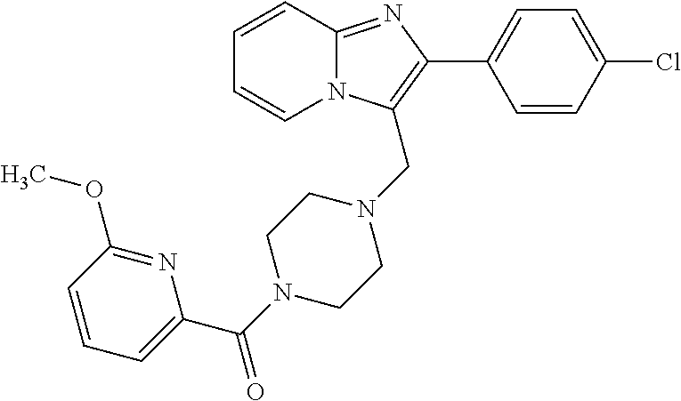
ClC1=CC=C(C2=C(CN3CCN(C(=O)C4=CC=CC(OC)=N4)CC3)N3C(=N2)C=CC=C3)C=C1
